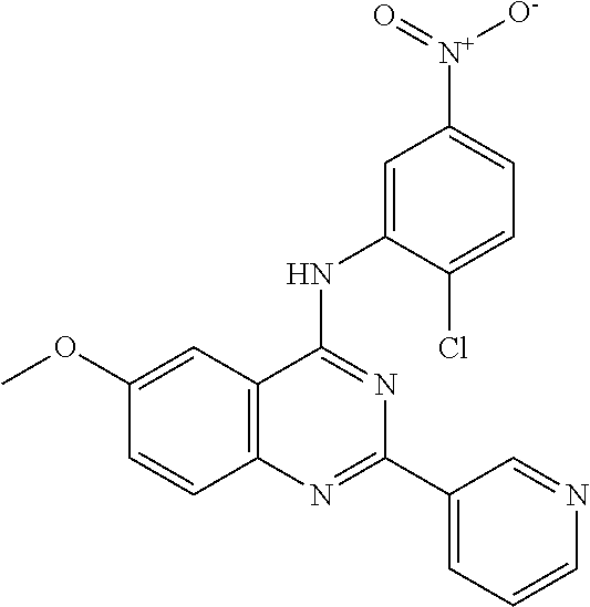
C1(OC)=CC2=C(C=C1)N=C(C1=CC=CN=C1)N=C2NC1=CC([N+](=O)[O-])=CC=C1Cl
